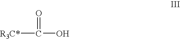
[R3C*]C(O)=O
